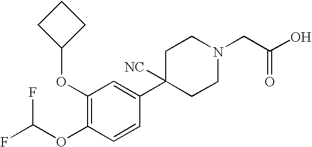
C1(OC2CCC2)=C(OC(F)F)C=CC(C2([NC])CCN(CC(O)=O)CC2)=C1
